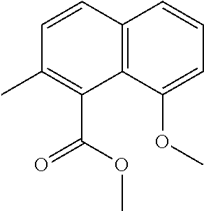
CC1=C(C(OC)=O)C2=C(C=C1)C=CC=C2OC
